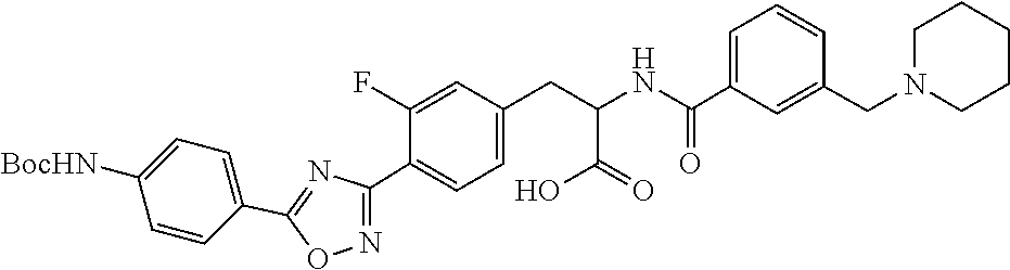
C1=C([BocHN])C=CC(C2=NC(C3=CC=C(CC(NC(C4=CC=CC(CN5CCCCC5)=C4)=O)C(O)=O)C=C3F)=NO2)=C1
